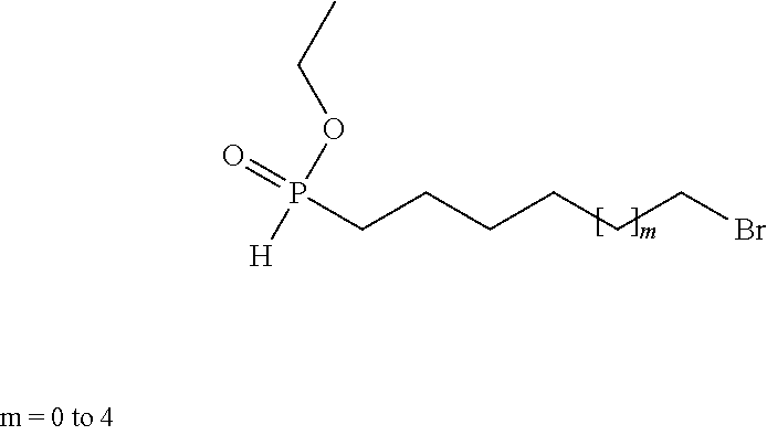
P(CCCCCCBr)(OCC)([H])=O
